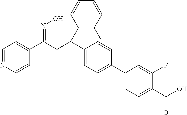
C1=NC(C)=CC(C(CC(C2=CC=C(C3=CC=C(C(O)=O)C(F)=C3)C=C2)C2=C(C)C=CC=C2)=NO)=C1
